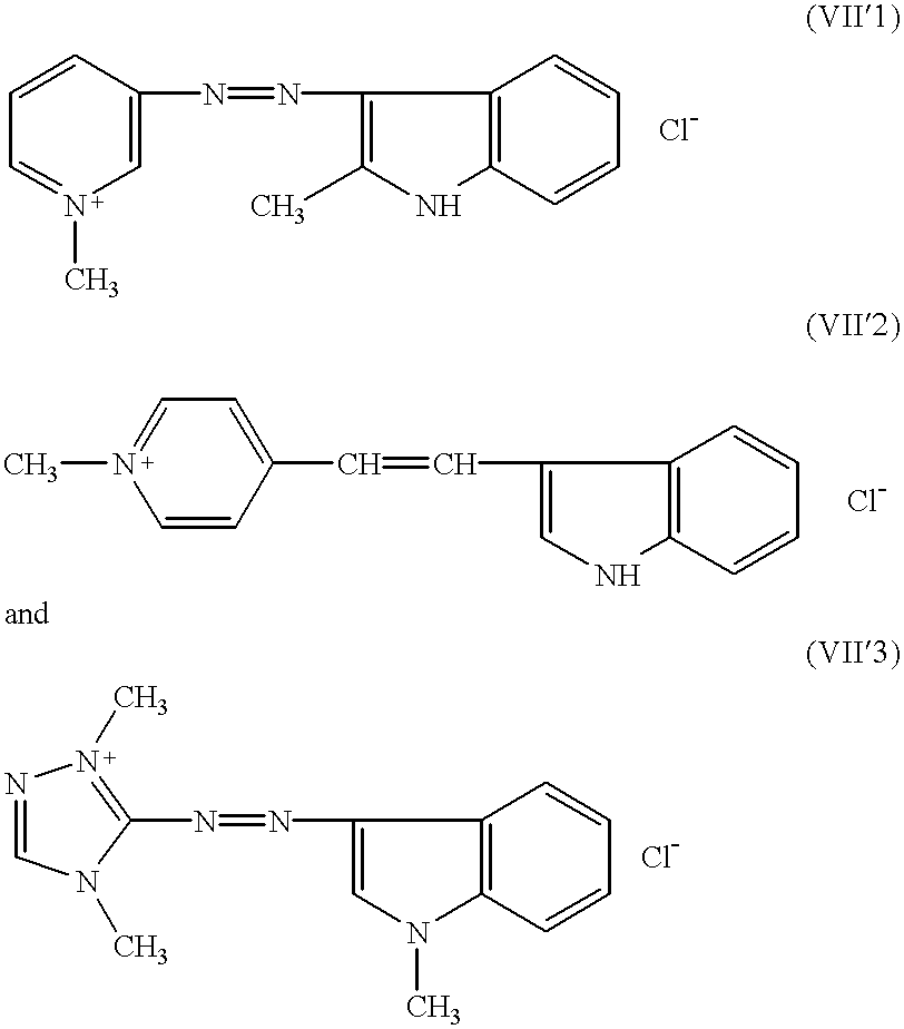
C1=C(N=NC2=C(C)NC3=C2C=CC=C3)C=CC=N1C.C1=C(C=CC2=CC=N(C)C=C2)C2=C(N1)C=CC=C2.C1=C(N=NC2=N(C)N=CN2C)C2=C(N1C)C=CC=C2
